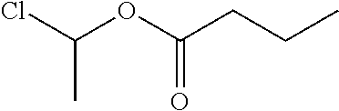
C(OC(CCC)=O)(Cl)C
